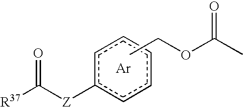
c1c([Z]C([R37])=O)cccc1.CCOC(C)=O.[Ar]
